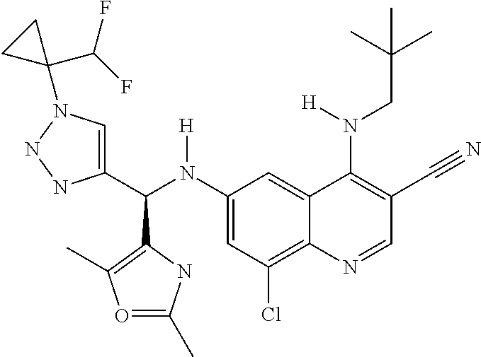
C1(N(C(C2=CN(C3(C(F)F)CC3)NN2)C2=C(C)O=C(C)N2)[H])=CC(Cl)=C2C(=C1)C(N(CC(C)(C)C)[H])=C(C#N)C=N2
